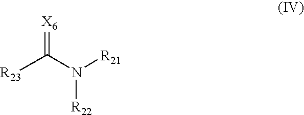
[R23]C(=[X6])N([R21])[R22]
